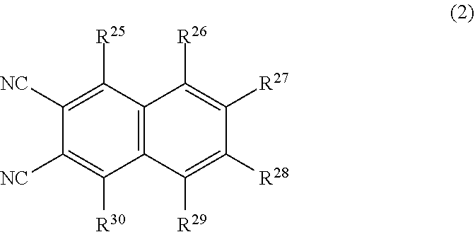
C1([NC])=C([R30])C2=C(C([R25])=C1[NC])C([R26])=C([R27])C([R28])=C2[R29]
